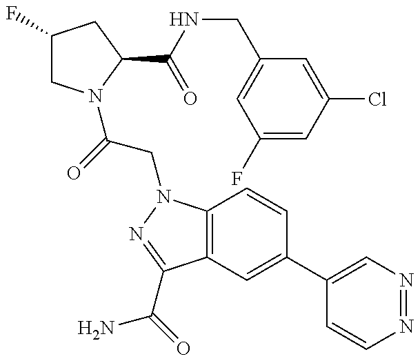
C1(F)CN(C(=O)CN2C3=C(C(C(=O)N)=N2)C=C(C2=CN=NC=C2)C=C3)C(C(NCC2=CC(F)=CC(Cl)=C2)=O)C1
